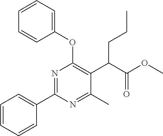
C1=CC=CC(C2=NC(OC3=CC=CC=C3)=C(C(C(OC)=O)CCC)C(C)=N2)=C1
